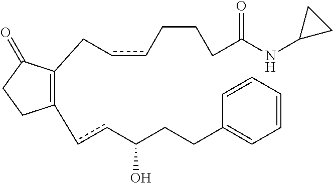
C1(ccC(CCC2=CC=CC=C2)O)=C(CccCCCC(NC2CC2)=O)C(=O)CC1
